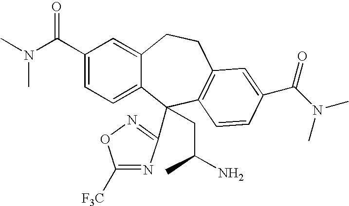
C1(C(N(C)C)=O)=CC=C2C(=C1)CCC1=C(C2(CC(N)C)C2=NOC([F3C])=N2)C=CC(C(N(C)C)=O)=C1
